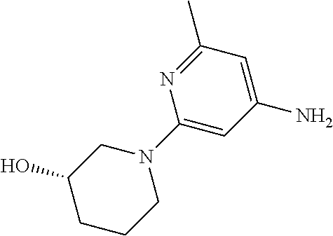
C1(C)=NC(N2CC(O)CCC2)=CC(N)=C1
